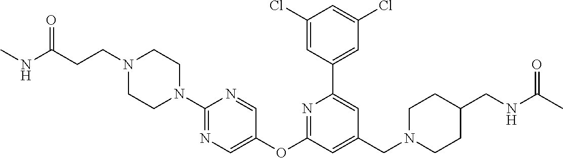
C1(Cl)=CC(C2=CC(CN3CCC(CNC(=O)C)CC3)=CC(OC3=CN=C(N4CCN(CCC(NC)=O)CC4)N=C3)=N2)=CC(Cl)=C1
